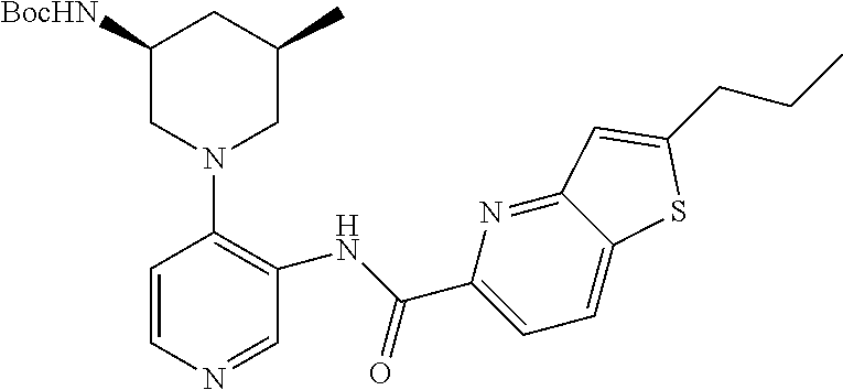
C1([BocHN])CN(C2=C(NC(C3=CC=C4C(=N3)C=C(CCC)S4)=O)C=NC=C2)CC(C)C1
